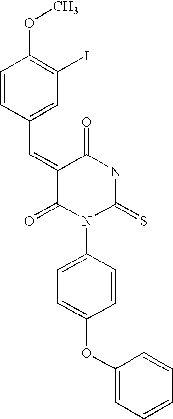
C1=CC(C=C2C(=O)N(C3=CC=C(OC4=CC=CC=C4)C=C3)C(=S)NC2=O)=CC(I)=C1OC
